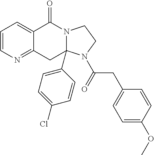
C1=CN=C2C(=C1)C(=O)N1CCN(C(CC3=CC=C(OC)C=C3)=O)C1(C1=CC=C(Cl)C=C1)C2
